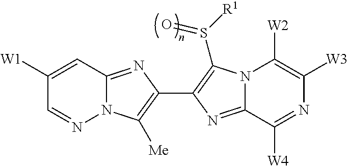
N12C(=NC(C3=C(S([R1])=O)N4C(=N3)C([W4])=NC([W3])=C4[W2])=C1[Me])C=C([W1])C=N2
